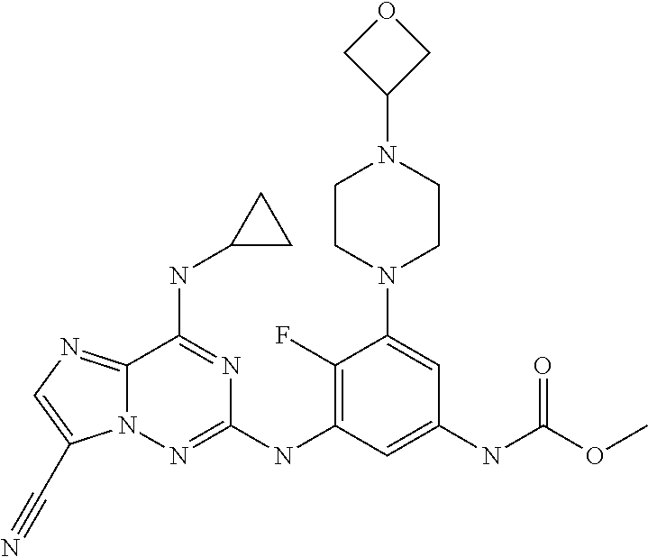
C12=NC=C(C#N)N1N=C(NC1=C(F)C(N3CCN(C4COC4)CC3)=CC(NC(OC)=O)=C1)N=C2NC1CC1
